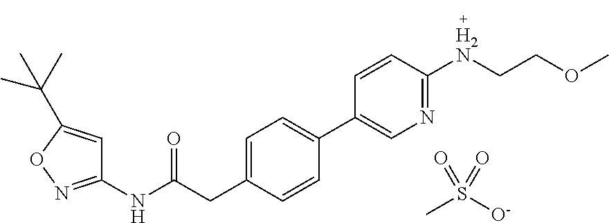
CS([O-])(=O)=O.C1(NC(CC2=CC=C(C3=CN=C([H2N]CCOC)C=C3)C=C2)=O)=NOC(C(C)(C)C)=C1
